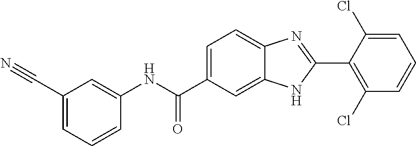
C1(NC(C2=CC=C3C(=C2)NC(C2=C(Cl)C=CC=C2Cl)=N3)=O)=CC(C#N)=CC=C1
